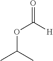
C(C)(OC([H])=O)C
